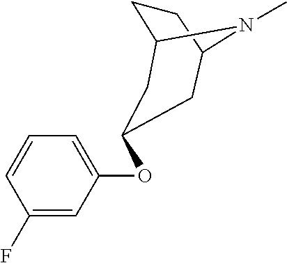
C1(F)=CC(OC2CC3CCC(N3C)C2)=CC=C1
